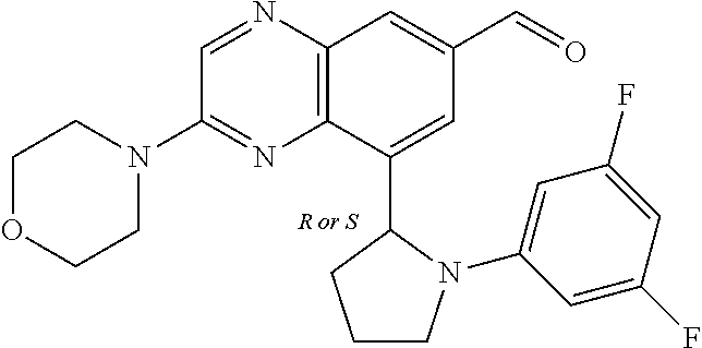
C1(N2CCOCC2)=NC2=C(N=C1)C=C(C=O)C=C2C1CCCN1C1=CC(F)=CC(F)=C1
